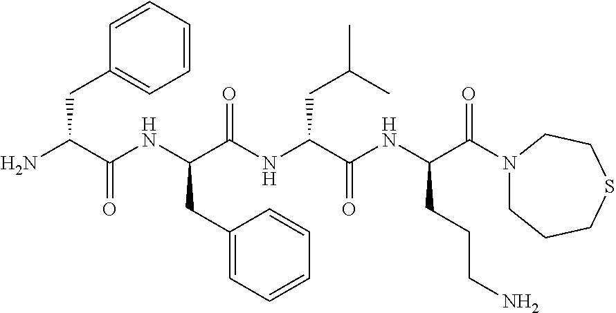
NC(C(NC(C(NC(C(NC(C(=O)N1CCCSCC1)CCCN)=O)CC(C)C)=O)CC1=CC=CC=C1)=O)CC1=CC=CC=C1
